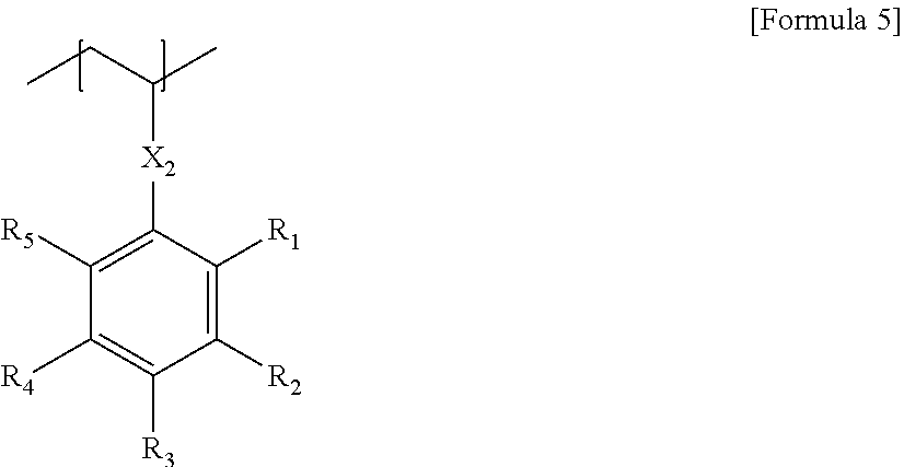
CCC(C)[X2]C1=C([R5])C([R4])=C([R3])C([R2])=C1[R1]
